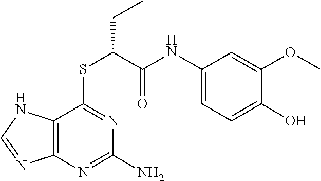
C1(NC(C(SC2=NC(N)=NC3=C2NC=N3)CC)=O)=CC=C(O)C(OC)=C1
